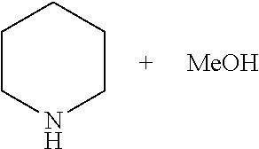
C1CNCCC1.[MeOH]
